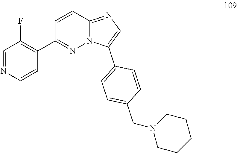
C1=NC=CC(C2=NN3C(=NC=C3C3=CC=C(CN4CCCCC4)C=C3)C=C2)=C1F
